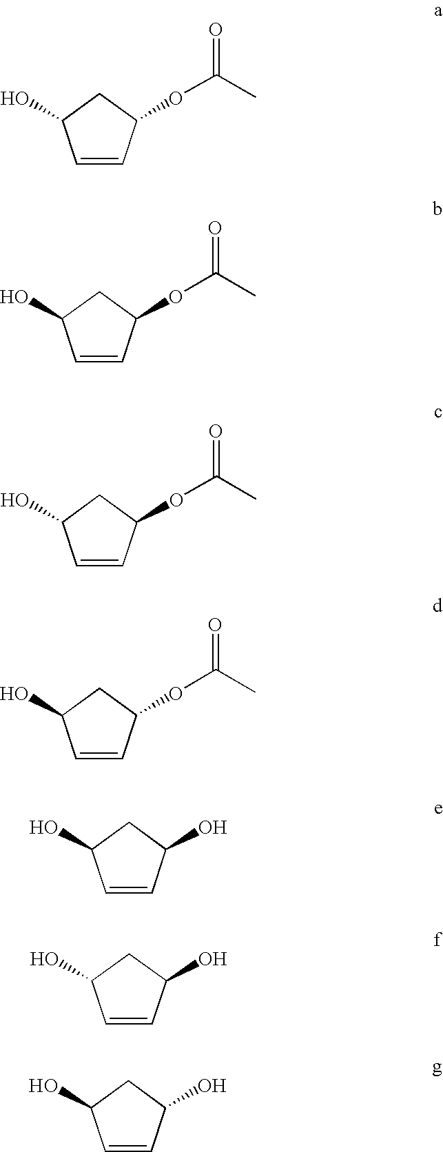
C1=CC(OC(C)=O)CC1O.C1=CC(OC(C)=O)CC1O.C1=CC(OC(C)=O)CC1O.C1=CC(OC(C)=O)CC1O.C1=CC(O)CC1O.C1=CC(O)CC1O.C1=CC(O)CC1O
